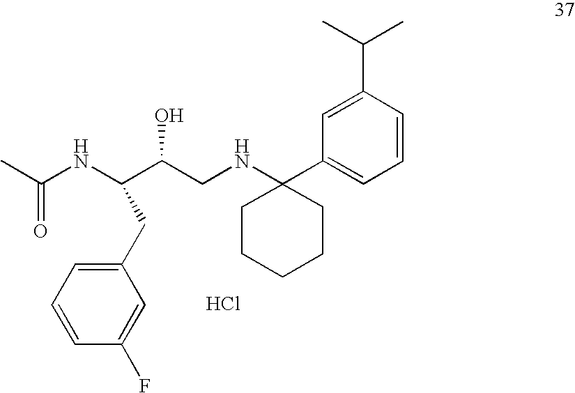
CC(NC(C(CNC1(C2=CC=CC(C(C)C)=C2)CCCCC1)O)CC1=CC=CC(F)=C1)=O.Cl
